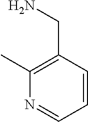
C1(C)=C(CN)C=CC=N1
